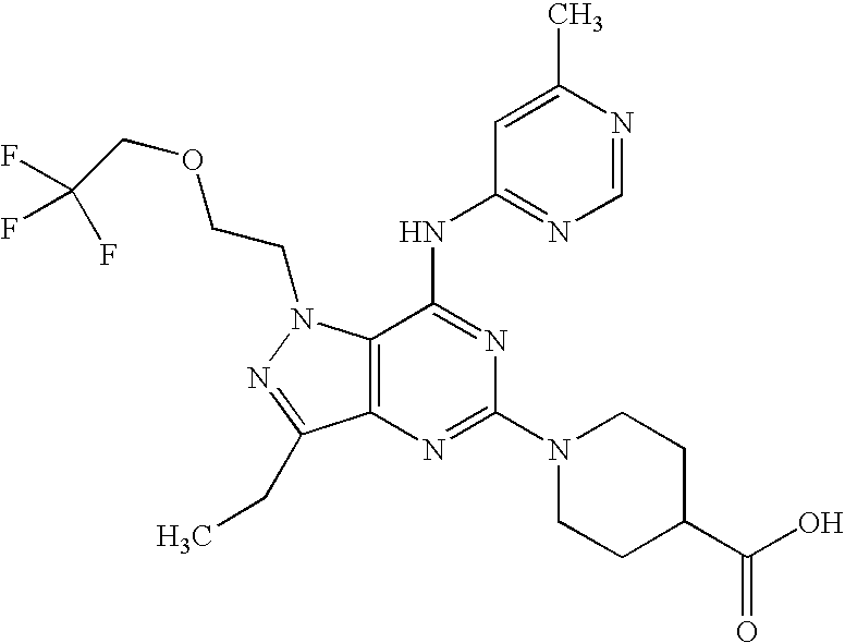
C12=C(N(CCOCC(F)(F)F)N=C1CC)C(NC1=NC=NC(C)=C1)=NC(N1CCC(C(O)=O)CC1)=N2
